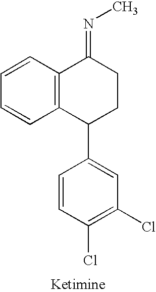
C1=CC2=C(C=C1)C(C1=CC(Cl)=C(Cl)C=C1)CCC2=NC
